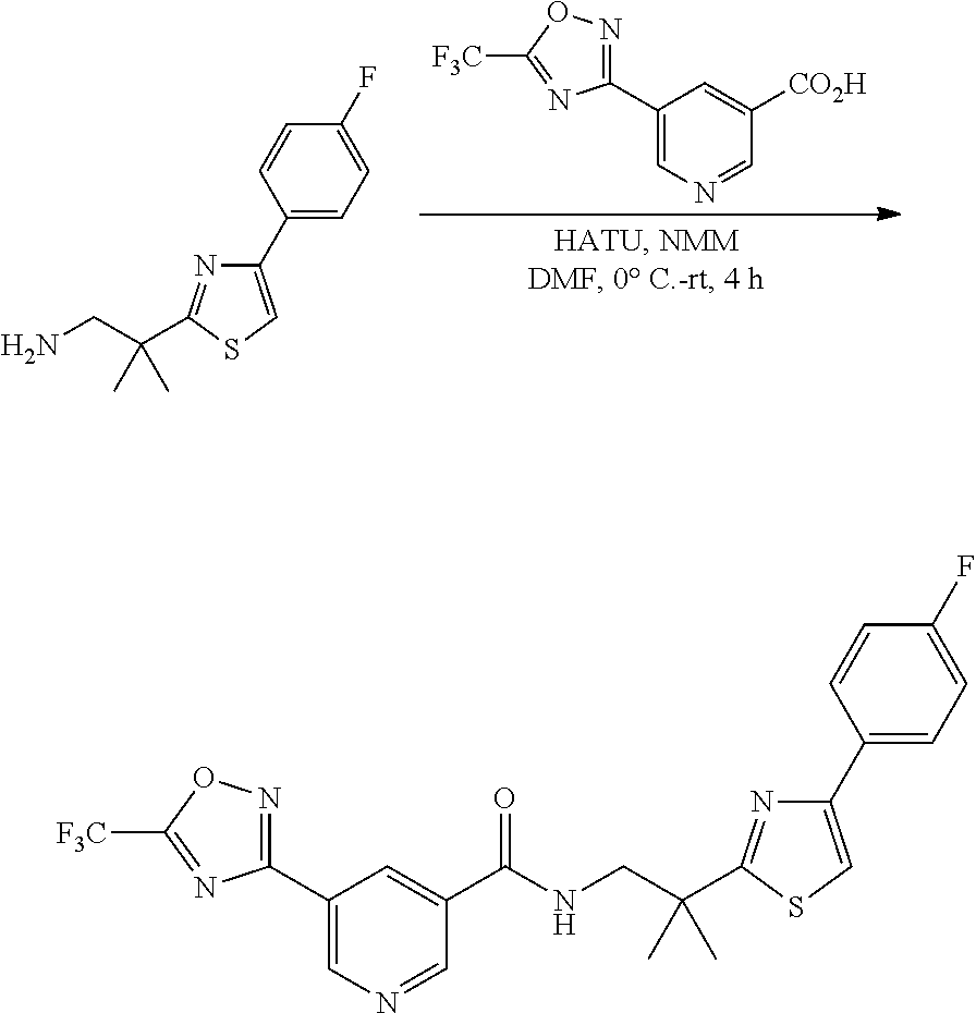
C1(C2=CN=CC([CO2H])=C2)=NOC([F3C])=N1.C(N)C(C)(C)C1=NC(C2=CC=C(F)C=C2)=CS1.C1(C2=CN=CC(C(NCC(C)(C)C3=NC(C4=CC=C(F)C=C4)=CS3)=O)=C2)=NOC([F3C])=N1
